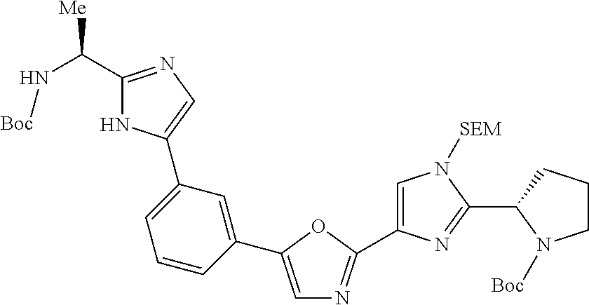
C1=CC(C2=CN=C(C3=CN([SEM])C(C4N([Boc])CCC4)=N3)O2)=CC(C2=CN=C(C(N[Boc])[Me])N2)=C1
